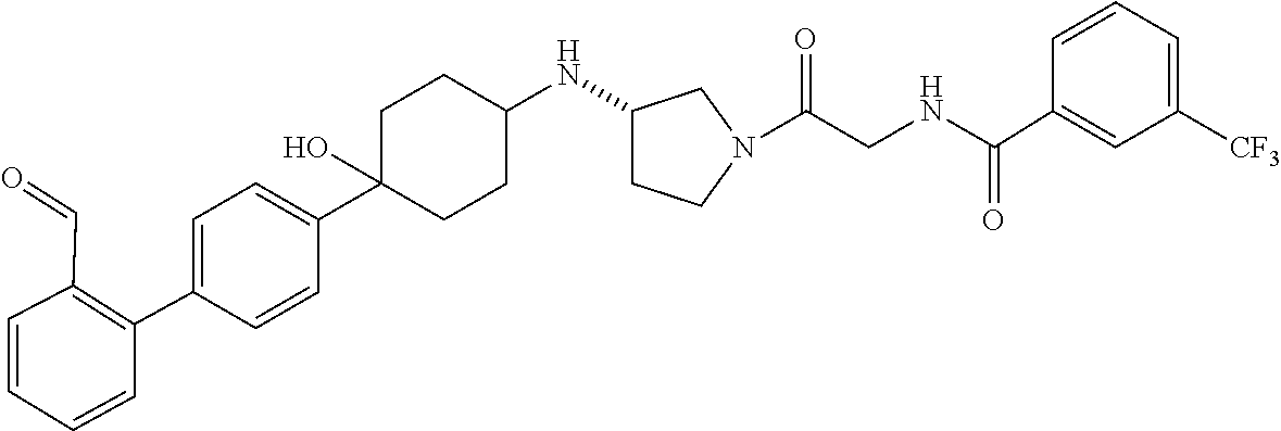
C1=C(C2=C(C=O)C=CC=C2)C=CC(C2(O)CCC(NC3CCN(C(CNC(C4=CC([CF3])=CC=C4)=O)=O)C3)CC2)=C1
